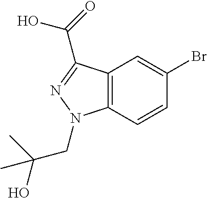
C12=C(C=CC(Br)=C1)N(CC(O)(C)C)N=C2C(=O)O
